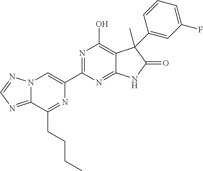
C12=NC=NN1C=C(C1=NC(O)=C3C(=N1)NC(=O)C3(C)C1=CC(F)=CC=C1)N=C2CCCC
